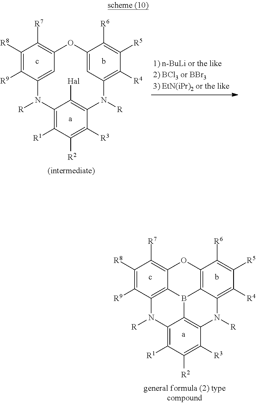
C1([R8])=C([R9])C2=CC(=C1[R7])OC1=CC(=C([R4])C([R5])=C1[R6])N([R])C1=C([Hal])C(=C([R1])C([R2])=C1[R3])N2[R].C1([R8])=C([R9])C2=C3C(=C1[R7])OC1=C4C(=C([R4])C([R5])=C1[R6])N([R])C1=C(C(=C([R1])C([R2])=C1[R3])N2[R])B34
